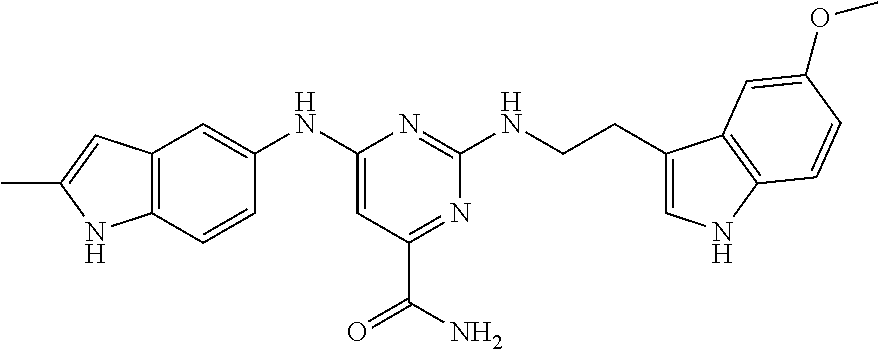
C12=C(C=CC(NC3=CC(C(=O)N)=NC(NCCC4=CNC5=C4C=C(OC)C=C5)=N3)=C1)NC(C)=C2
